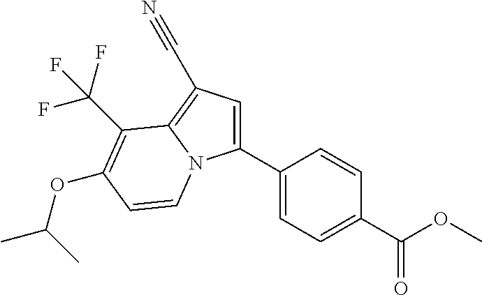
C1(C2=CC=C(C(OC)=O)C=C2)=CC(C#N)=C2N1C=CC(OC(C)C)=C2C(F)(F)F
